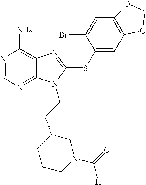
N1=CN=C2C(=C1N)N=C(SC1=CC3=C(C=C1Br)OCO3)N2CCC1CCCN(C([H])=O)C1
